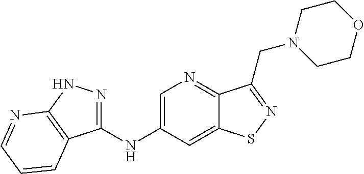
C1(NC2=CN=C3C(=C2)SN=C3CN2CCOCC2)=NNC2=C1C=CC=N2
